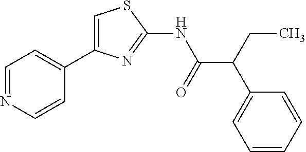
C1=C(C2=CC=NC=C2)N=C(NC(C(C2=CC=CC=C2)CC)=O)S1
